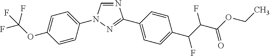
N1=CN(C2=CC=C(OC(F)(F)F)C=C2)N=C1C1=CC=C(C(C(C(OCC)=O)F)F)C=C1
